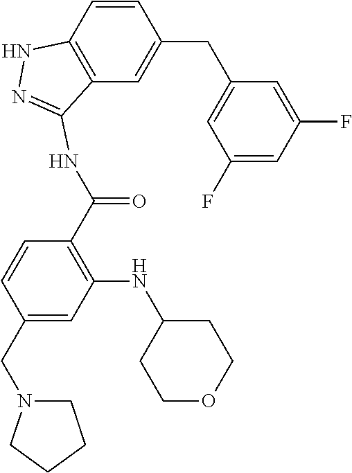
C1=CC2=C(C=C1CC1=CC(F)=CC(F)=C1)C(NC(C1=C(NC3CCOCC3)C=C(CN3CCCC3)C=C1)=O)=NN2
